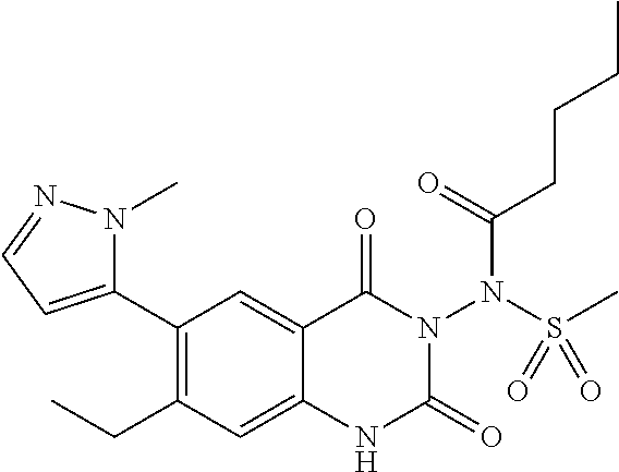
C1(C2=CC=NN2C)=C(CC)C=C2C(=C1)C(=O)N(N(S(=O)(C)=O)C(CCCC)=O)C(=O)N2
